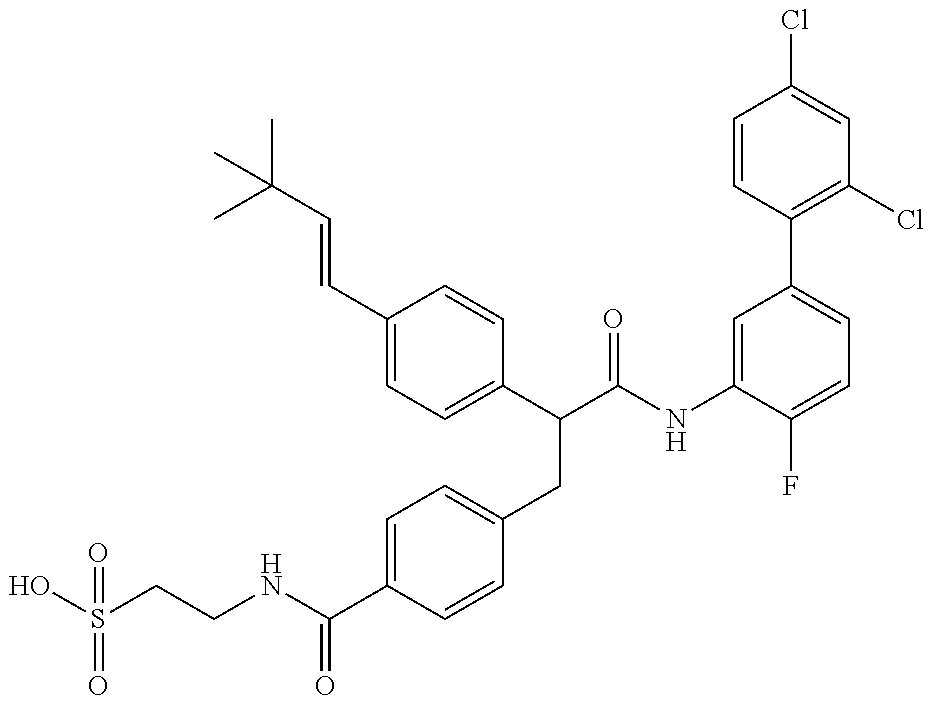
OS(CCNC(C1=CC=C(CC(C(NC2=CC(C3=C(Cl)C=C(Cl)C=C3)=CC=C2F)=O)C2=CC=C(C=CC(C)(C)C)C=C2)C=C1)=O)(=O)=O
